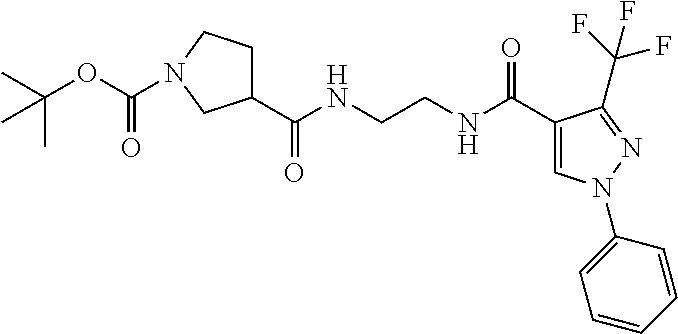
C1(C(NCCNC(C2=CN(C3=CC=CC=C3)N=C2C(F)(F)F)=O)=O)CCN(C(OC(C)(C)C)=O)C1
